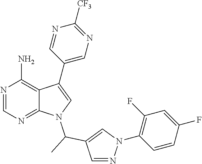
N1=CN=C2C(=C1N)C(C1=CN=C([CF3])N=C1)=CN2C(C)C1=CN(C2=C(F)C=C(F)C=C2)N=C1
